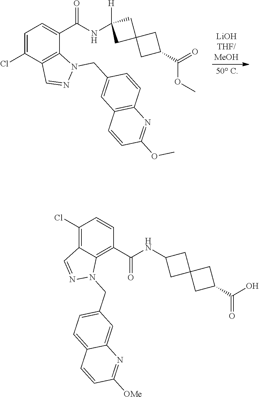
C1=CC(C(NC2CC3(C2)CC(C(=O)O)C3)=O)=C2C(=C1Cl)C=NN2CC1=CC=C2C(=C1)N=C([OMe])C=C2.C1=C(Cl)C2=C(C(C(NC3([H])CC4(C3)CC(C(=O)OC)C4)=O)=C1)N(CC1=CC3=C(C=C1)N=C(OC)C=C3)N=C2
